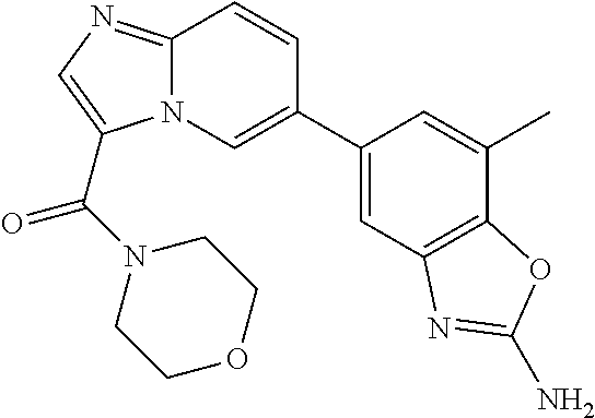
C12=NC=C(C(N3CCOCC3)=O)N1C=C(C1=CC3=C(C(C)=C1)OC(N)=N3)C=C2
